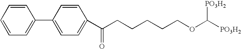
C1=CC=CC=C1C1=CC=C(C(CCCCCOC([PO3H2])[PO3H2])=O)C=C1
